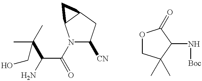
N1(C(C(N)C(C)(C)CO)=O)C([CN])CC2C1C2.O1CC(C)(C)C(N[Boc])C1=O
